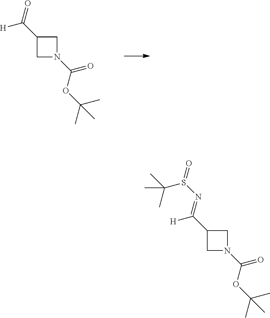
C(=O)(OC(C)(C)C)N1CC(C(=O)[H])C1.C(=O)(OC(C)(C)C)N1CC(C(=NS(C(C)(C)C)=O)[H])C1
